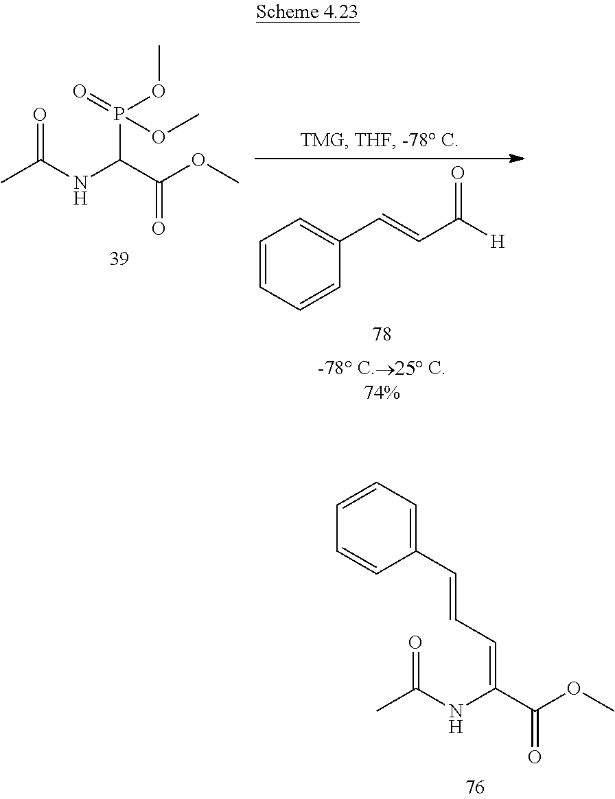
C1=CC=CC(C=CC([H])=O)=C1.CC(NC(C(OC)=O)P(=O)(OC)OC)=O.C1=CC=C(C=CC=C(C(=O)OC)NC(C)=O)C=C1
